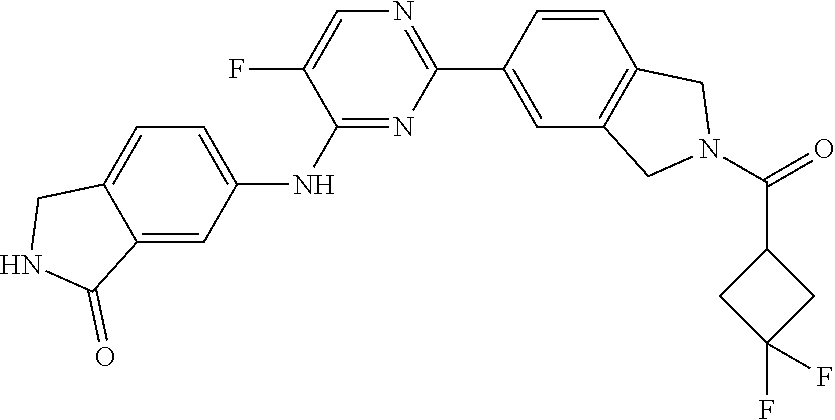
C1(NC2=CC=C3C(=C2)C(=O)NC3)=NC(C2=CC3=C(C=C2)CN(C(=O)C2CC(F)(F)C2)C3)=NC=C1F
